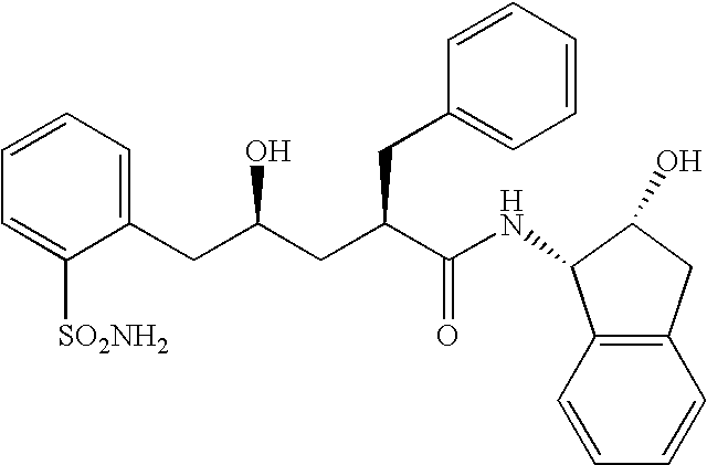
C12=C(C=CC=C1)C(NC(C(CC(CC1=CC=CC=C1[SO2NH2])O)CC1=CC=CC=C1)=O)C(O)C2
